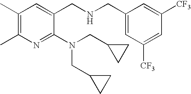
C1(C)=C(C)C=C(CNCC2=CC([CF3])=CC([CF3])=C2)C(N(CC2CC2)CC2CC2)=N1
